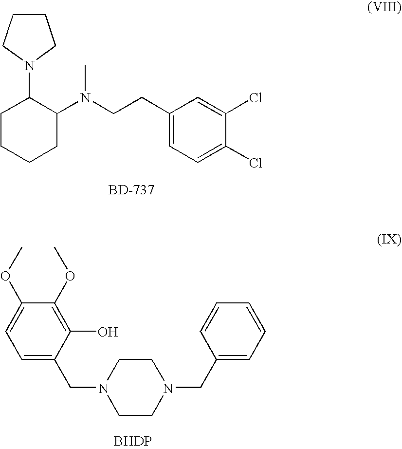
C1CCCC(N(CCC2=CC=C(Cl)C(Cl)=C2)C)C1N1CCCC1.C1=C(CN2CCN(CC3=CC=CC=C3)CC2)C(O)=C(OC)C(OC)=C1.[BHDP]
